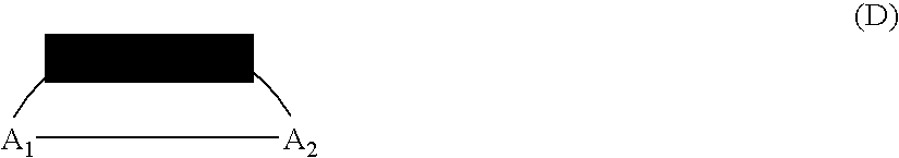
[A1][A2]
